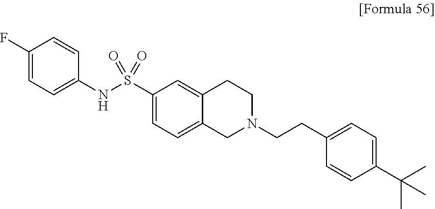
C1(F)=CC=C(NS(C2=CC=C3C(=C2)CCN(CCC2=CC=C(C(C)(C)C)C=C2)C3)(=O)=O)C=C1
